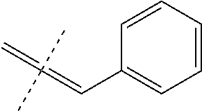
C1=CC=CC=C1C=C(C)(C)=C
